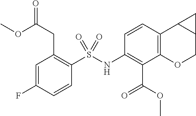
C1(NS(C2=C(CC(OC)=O)C=C(F)C=C2)(=O)=O)=C(C(OC)=O)C2=C(C3C(CO2)C3)C=C1
